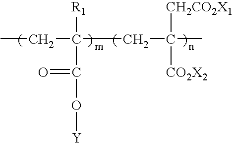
C(C(C)([CO2X2])[CH2CO2X1])C(CC)(C(=O)O[Y])[R1]
